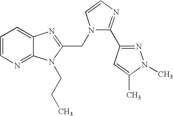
C1=CN=C2C(=C1)N=C(CN1C(C3=NN(C)C(C)=C3)=NC=C1)N2CCC
